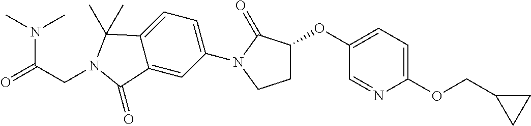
C1(OC2CCN(C3=CC=C4C(=C3)C(=O)N(CC(=O)N(C)C)C4(C)C)C2=O)=CC=C(OCC2CC2)N=C1
